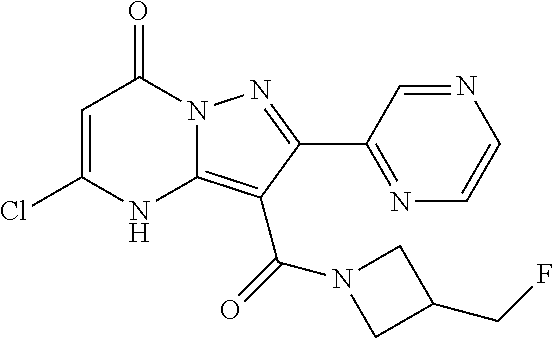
C1=C(Cl)NC2=C(C(=O)N3CC(CF)C3)C(C3=NC=CN=C3)=NN2C1=O
